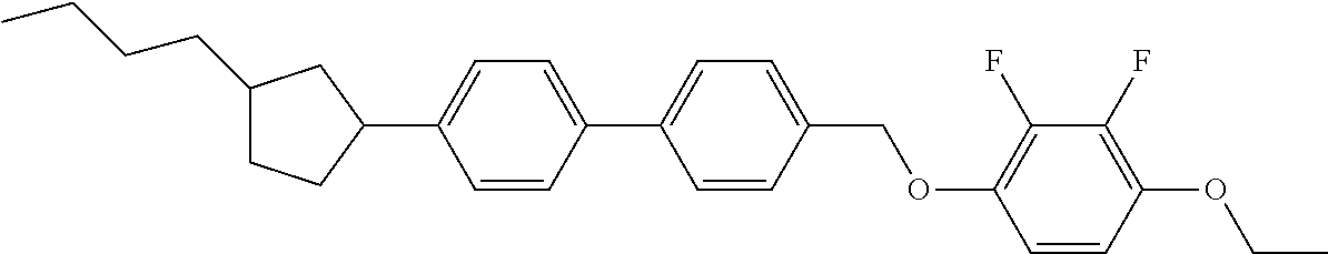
C1(CCCC)CCC(C2=CC=C(C3=CC=C(COC4=C(F)C(F)=C(OCC)C=C4)C=C3)C=C2)C1
